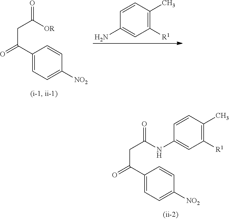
C1=CC(C)=C([R1])C=C1N.C(C(C1=CC=C([NO2])C=C1)=O)C([OR])=O.C(C(C1=CC=C([NO2])C=C1)=O)C(=O)NC1=CC([R1])=C(C)C=C1
